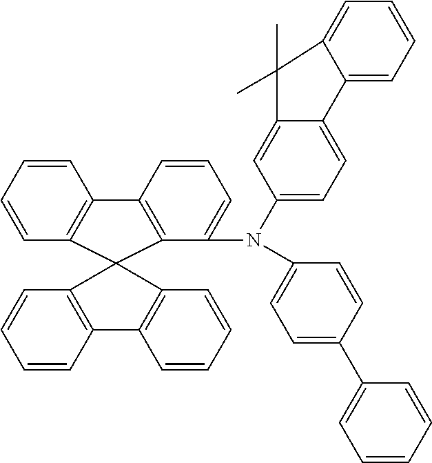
C1=CC=CC2=C1C1(C3=C2C=CC=C3N(C2=CC=C(C3=CC=CC=C3)C=C2)C2=CC=C3C(=C2)C(C)(C)C2=CC=CC=C32)C2=C(C=CC=C2)C2=C1C=CC=C2
